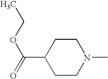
C1CN(C)CCC1C(OCC)=O
